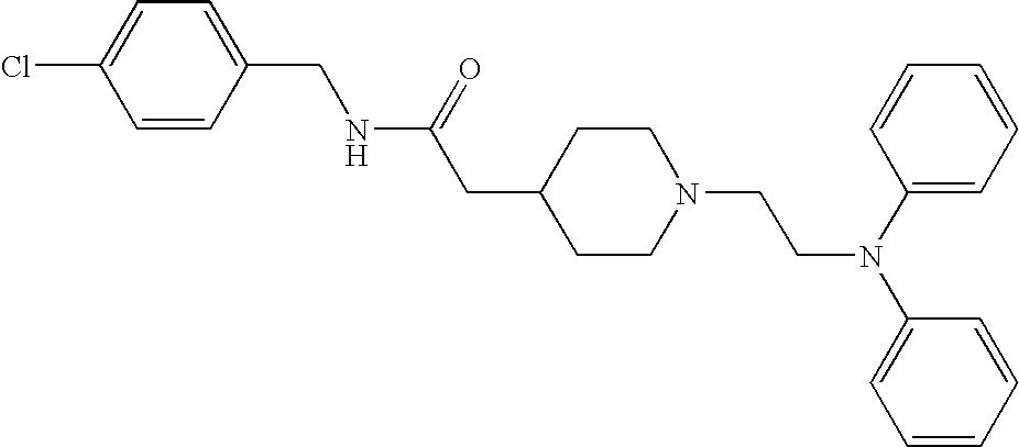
C1=CC(CNC(CC2CCN(CCN(C3=CC=CC=C3)C3=CC=CC=C3)CC2)=O)=CC=C1Cl
